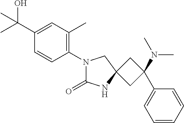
N1(C2=C(C)C=C(C(C)(O)C)C=C2)C(=O)NC2(C1)CC(C1=CC=CC=C1)(N(C)C)C2
